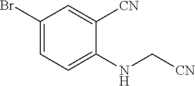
C1(Br)=CC=C(NC[CN])C([CN])=C1
